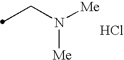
N([Me])([Me])CC.Cl
